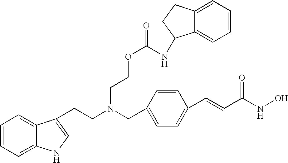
C1=CC=C2C(=C1)C(CCN(CC1=CC=C(C=CC(NO)=O)C=C1)CCOC(=O)NC1C3=CC=CC=C3CC1)=CN2
